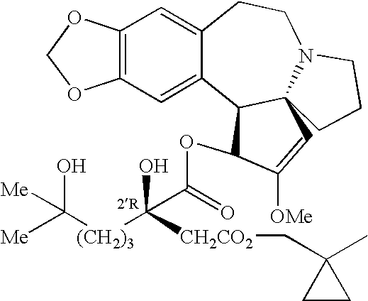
C12=C(C=C3C(=C1)CCN1C4(C3C(OC(=O)C([(CH2)3]C([Me])(O)[Me])(O)[CH2CO2]CC3(C)CC3)C([OMe])=C4)CCC1)OCO2
